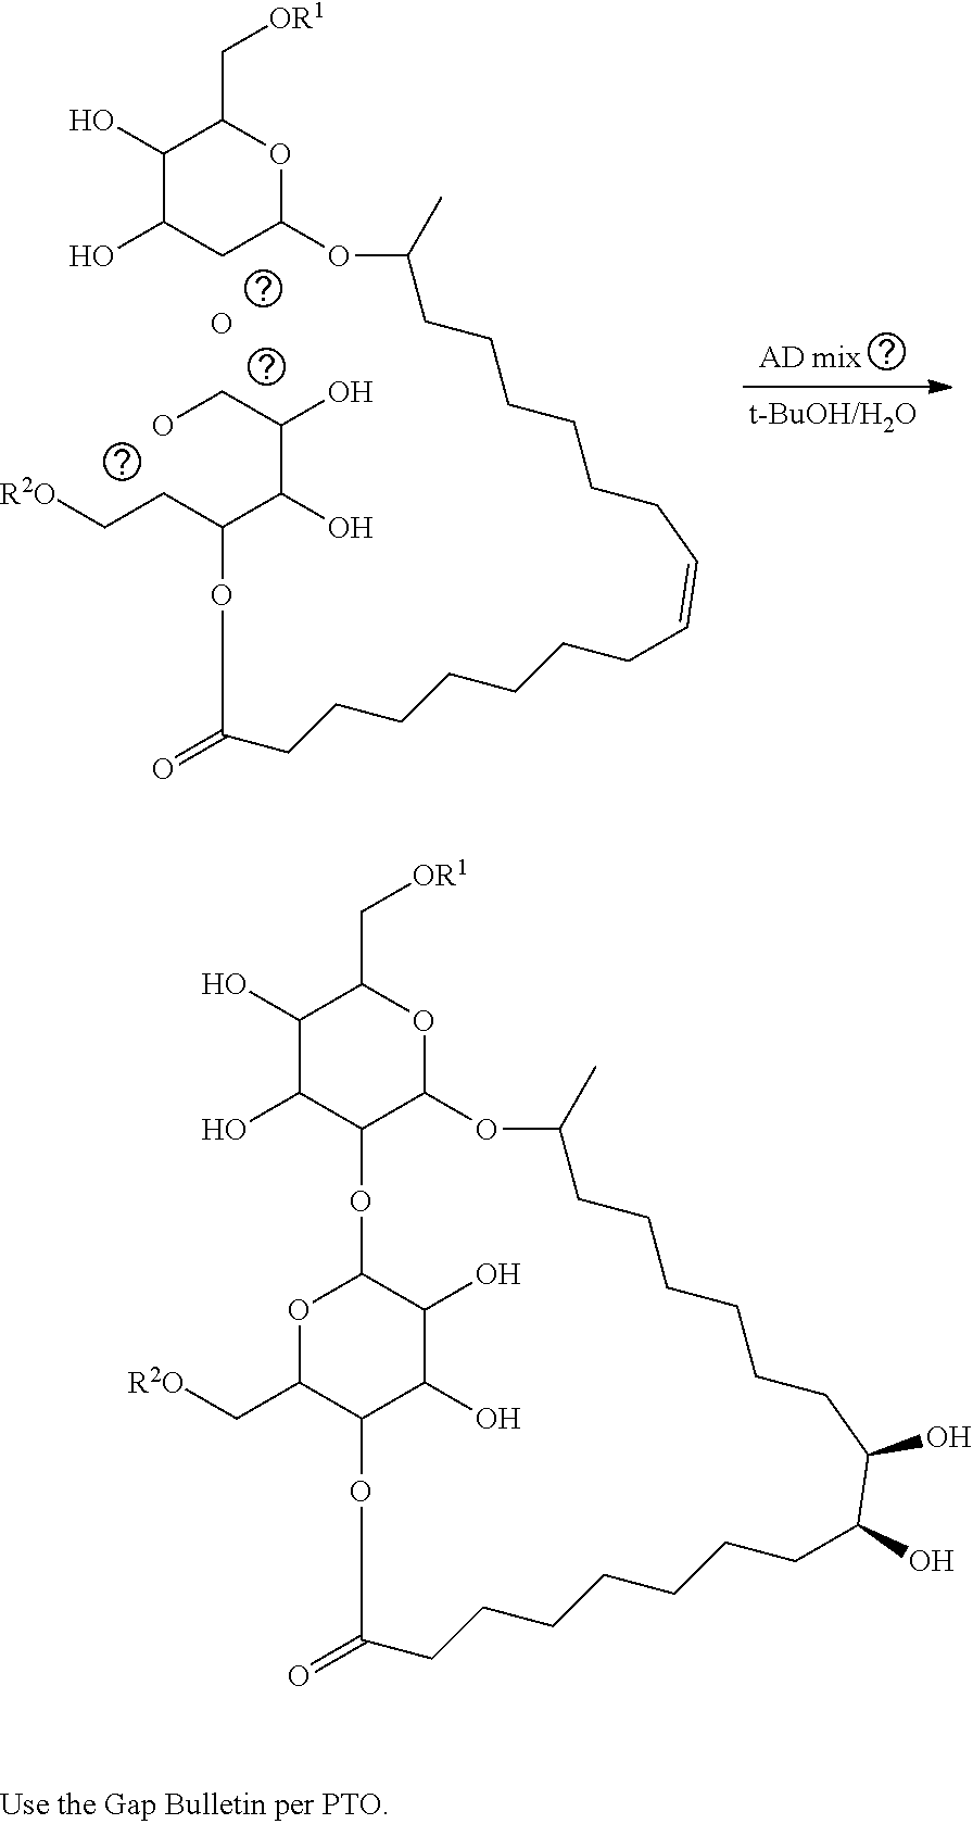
C1(O)C(O)C2C(OC1C[OR1])OC(C)CCCCCCC(O)C(O)CCCCCCCC(=O)OC1C(C[R2O])OC(O2)C(O)C1O.O.C1(O)C(O)CC(OC(C)CCCCCCC=CCCCCCCCC(OC(CC[R2O])C(C(CO)O)O)=O)OC1C[OR1]
